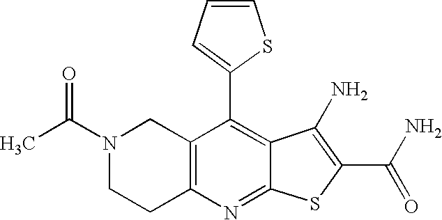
C12=C(C(C3=CC=CS3)=C3C(=N1)SC(C(N)=O)=C3N)CN(C(C)=O)CC2
